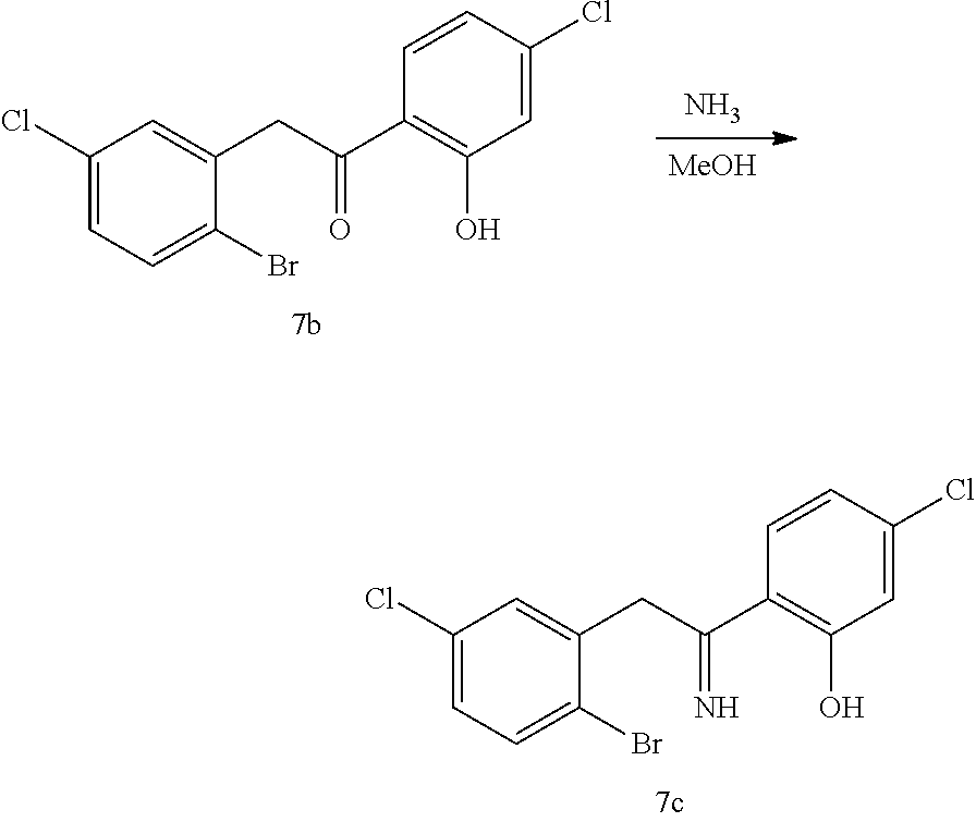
N.[MeOH].C1(Cl)=CC=C(Br)C(CC(C2=C(O)C=C(Cl)C=C2)=O)=C1.C1(Cl)=CC=C(Br)C(CC(C2=C(O)C=C(Cl)C=C2)=N)=C1
